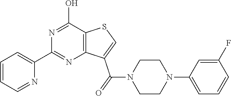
C1=CC=NC(C2=NC3=C(C(O)=N2)SC=C3C(N2CCN(C3=CC=CC(F)=C3)CC2)=O)=C1
